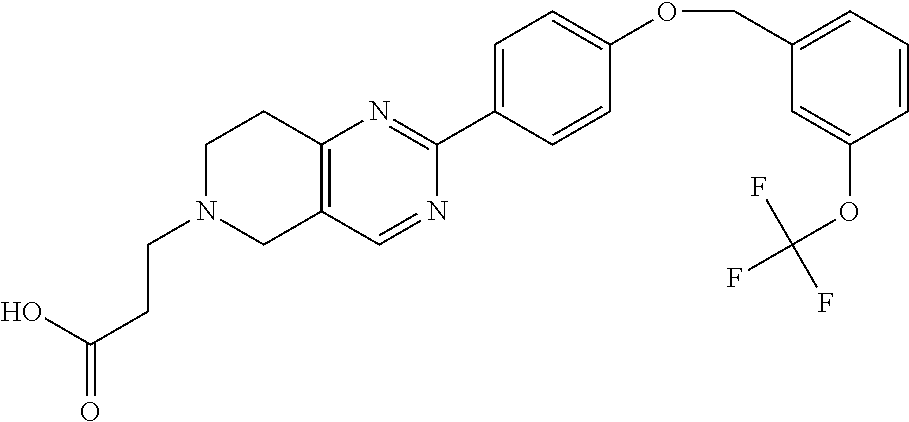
OC(=O)CCN1CC2=C(CC1)N=C(C1=CC=C(OCC3=CC=CC(OC(F)(F)F)=C3)C=C1)N=C2
